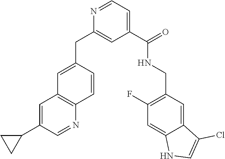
C1=C(CC2=CC(C(NCC3=C(F)C=C4C(=C3)C(Cl)=CN4)=O)=CC=N2)C=CC2=C1C=C(C1CC1)C=N2
